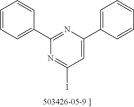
C1=C(C2=CC=CC=C2)N=C(C2=CC=CC=C2)N=C1I
